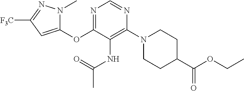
C1(OC2=NC=NC(N3CCC(C(OCC)=O)CC3)=C2NC(=O)C)=CC([F3C])=NN1C
